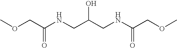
COCC(NCC(CNC(COC)=O)O)=O
